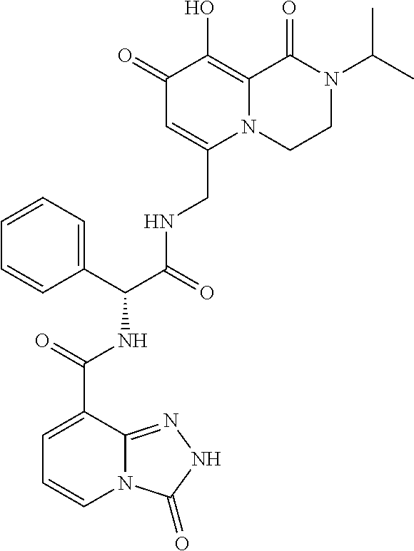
C1(=O)C=C(CNC(C(NC(=O)C2=CC=CN3C2=NNC3=O)C2=CC=CC=C2)=O)N2C(=C1O)C(=O)N(C(C)C)CC2
